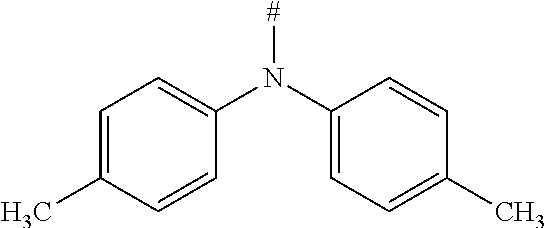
C1=C(C)C=CC(N(C2=CC=C(C)C=C2)[#])=C1
